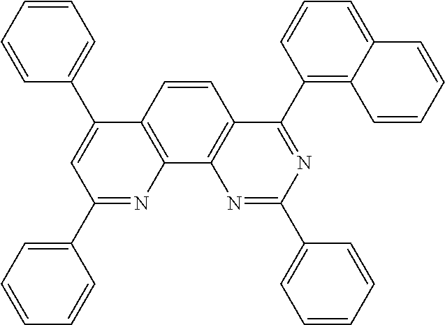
C1=CC2=C(C3=C1C(C1=C4C(=CC=C1)C=CC=C4)=NC(C1=CC=CC=C1)=N3)N=C(C1=CC=CC=C1)C=C2C1=CC=CC=C1
